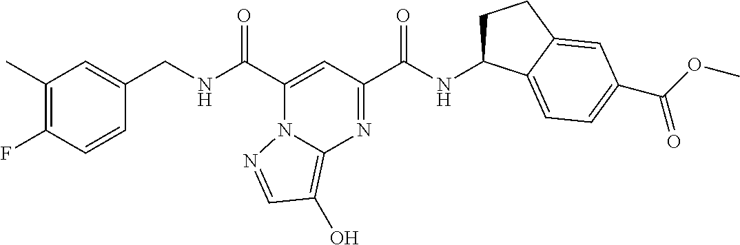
C1(C)=C(F)C=CC(CNC(C2=CC(C(NC3CCC4=CC(C(OC)=O)=CC=C34)=O)=NC3=C(O)C=NN23)=O)=C1
